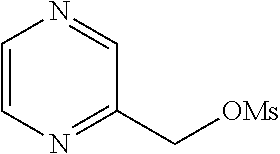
C1=CN=C(C[OMs])C=N1
